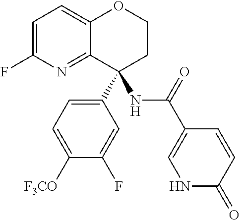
C1=C(F)N=C2C(=C1)OCCC2(C1=CC=C([F3CO])C(F)=C1)NC(C1=CNC(=O)C=C1)=O
